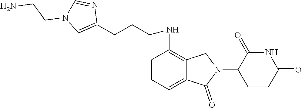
N(C1=C2C(=CC=C1)C(=O)N(C1CCC(=O)NC1=O)C2)CCCC1=CN(CCN)C=N1
